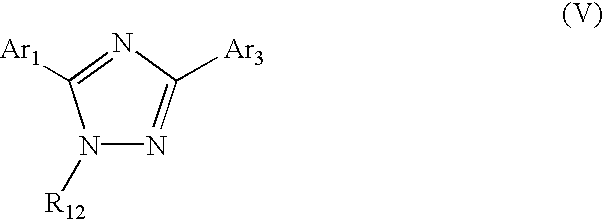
N1=C([Ar1])N([R12])N=C1[Ar3]
